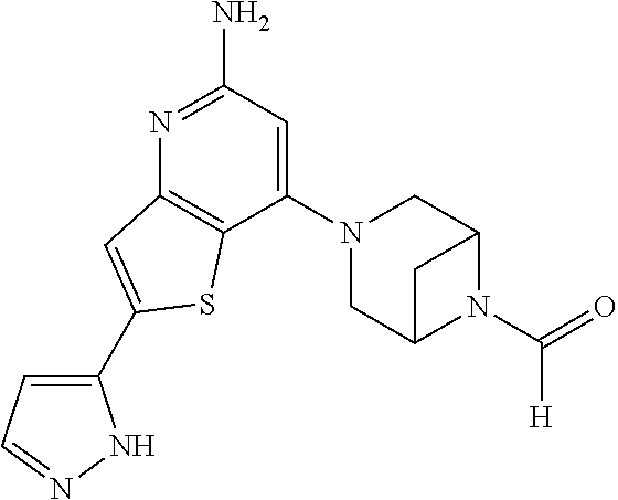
C1(N2CC3N(C(=O)[H])C(C2)C3)=CC(N)=NC2=C1SC(C1=CC=NN1)=C2
